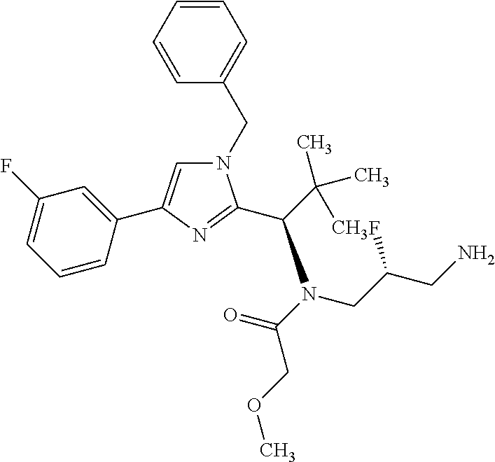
C1=CC=CC(CN2C=C(C3=CC(F)=CC=C3)N=C2C(C(C)(C)C)N(C(=O)COC)CC(CN)F)=C1
